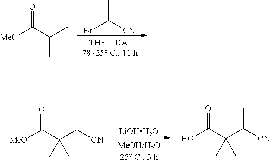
CC([CN])Br.[MeO]C(C(C)C)=O.[LiOHH2O].[MeO]C(C(C([CN])C)(C)C)=O.OC(C(C([CN])C)(C)C)=O
